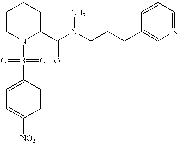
C(C1=CN=CC=C1)CCN(C(C1CCCCN1S(C1=CC=C([NO2])C=C1)(=O)=O)=O)C
